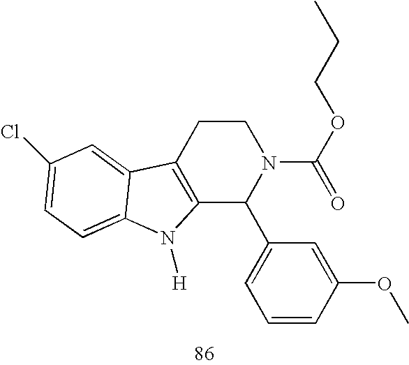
C12=C(CCN(C(=O)OCCC)C1C1=CC=CC(OC)=C1)C1=CC(Cl)=CC=C1N2[H]
